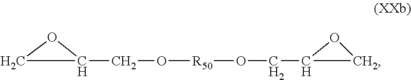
C1OC1CO[R50]OCC1CO1
